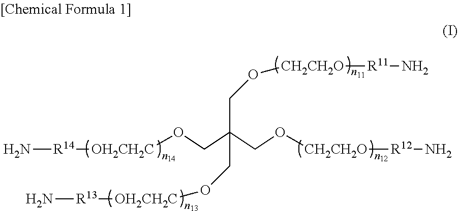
N[R14][OH2CH2C]OCC(CO[CH2CH2O][R12]N)(CO[OH2CH2C][R13]N)CO[CH2CH2O][R11]N
